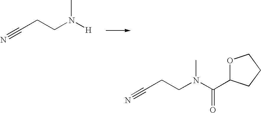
C(CCN([H])C)#N.C(CCN(C(C1OCCC1)=O)C)#N
